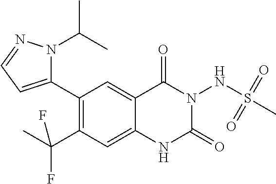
C1(C2=CC=NN2C(C)C)=C(C(C)(F)F)C=C2C(=C1)C(=O)N(NS(C)(=O)=O)C(=O)N2
